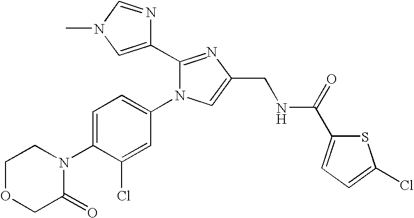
C1OCC(=O)N(C2=CC=C(N3C(C4=CN(C)C=N4)=NC(CNC(C4=CC=C(Cl)S4)=O)=C3)C=C2Cl)C1
